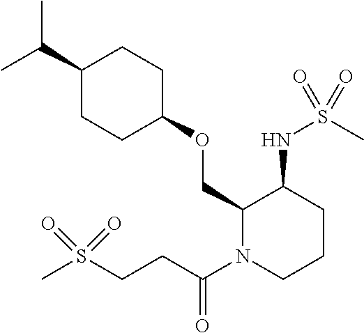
C(C)(C)C1CCC(OCC2N(C(CCS(C)(=O)=O)=O)CCCC2NS(C)(=O)=O)CC1
